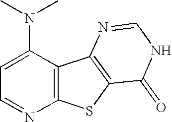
C1=C(N(C)C)C2=C(N=C1)SC1=C2N=CNC1=O
